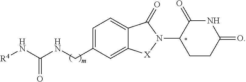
[R4]NC(NCC1=CC=C2C(=C1)[X]N(C1CCC(=O)NC1=O)C2=O)=O
